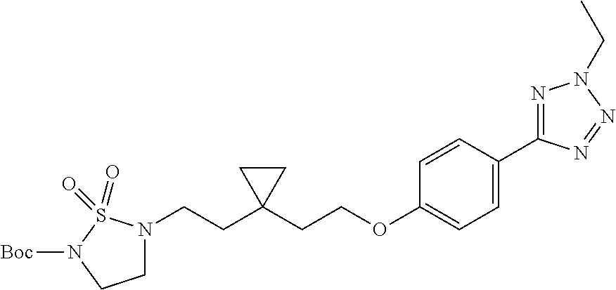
C(C1(CCOC2=CC=C(C3=NN(CC)N=N3)C=C2)CC1)CN1CCN([Boc])S1(=O)=O
